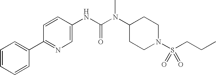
C1(C2=NC=C(NC(N(C3CCN(S(=O)(=O)CCC)CC3)C)=O)C=C2)=CC=CC=C1
